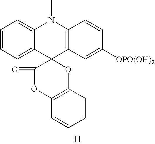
C1=CC=C2C(=C1)N(C)C1=C(C23C(=O)OC2=C(O3)C=CC=C2)C=C([OPO(OH)2])C=C1
